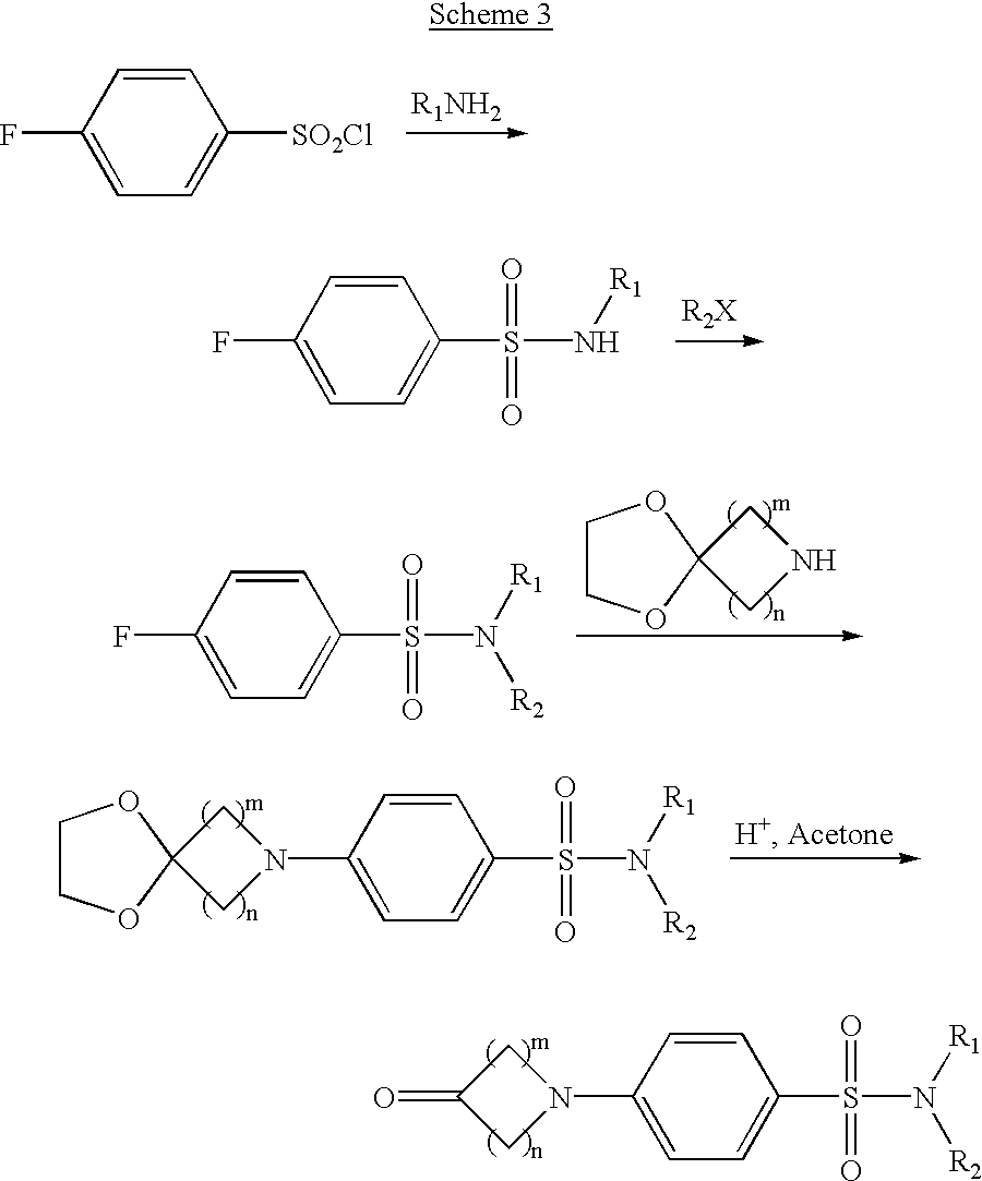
FC1=CC=C([SO2Cl])C=C1.[R1NH2].FC1=CC=C(S(N[R1])(=O)=O)C=C1.[R2X].FC1=CC=C(S(N([R1])[R2])(=O)=O)C=C1.C1COC2(O1)CNC2.C1COC2(O1)CN(C1=CC=C(S(N([R1])[R2])(=O)=O)C=C1)C2.C1(=O)CN(C2=CC=C(S(N([R1])[R2])(=O)=O)C=C2)C1
